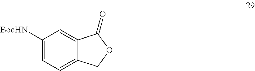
C1([BocHN])=CC=C2C(=C1)C(=O)OC2
